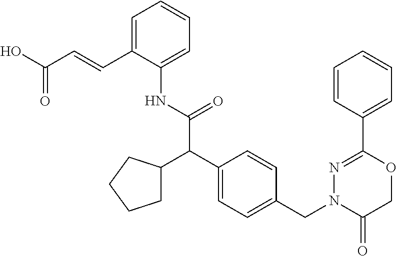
C1(NC(=O)C(C2=CC=C(CN3C(=O)COC(C4=CC=CC=C4)=N3)C=C2)C2CCCC2)=CC=CC=C1C=CC(O)=O
